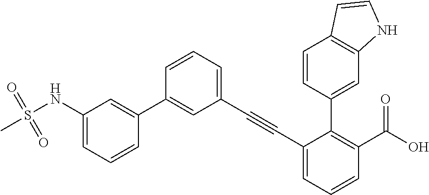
C1(NS(C)(=O)=O)=CC=CC(C2=CC(C#CC3=CC=CC(C(O)=O)=C3C3=CC4=C(C=C3)C=CN4)=CC=C2)=C1
